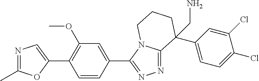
N1=C(C)OC(C2=C(OC)C=C(C3=NN=C4N3CCCC4(C3=CC=C(Cl)C(Cl)=C3)CN)C=C2)=C1
